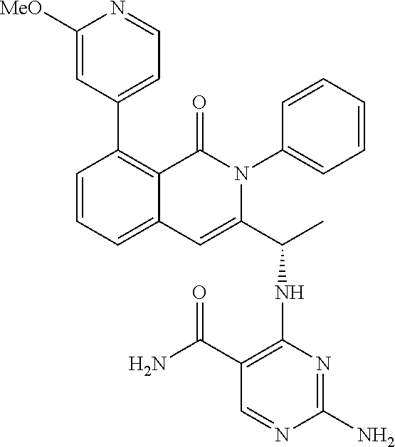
C1=CC=C2C(=C1C1=CC=NC([MeO])=C1)C(=O)N(C1=CC=CC=C1)C(C(C)NC1=C(C(N)=O)C=NC(N)=N1)=C2
